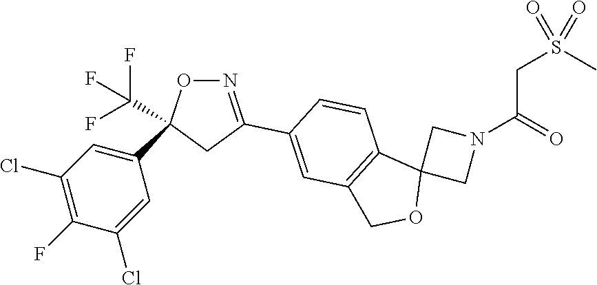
N1=C(C2=CC3=C(C4(CN(C(=O)CS(=O)(C)=O)C4)OC3)C=C2)CC(C(F)(F)F)(C2=CC(Cl)=C(F)C(Cl)=C2)O1
